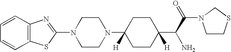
C1CN(C2([H])CCC(C(C(N3CCSC3)=O)N)([H])CC2)CCN1C1=NC2=C(S1)C=CC=C2
